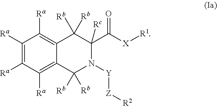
C1([Ra])=C([Ra])C([Ra])=C2C(=C1[Ra])C([Rb])([Rb])N([Y][Z][R2])C(C(=O)[X][R1])([Rc])C2([Rb])[Rb]
